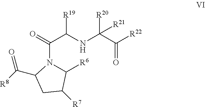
C(N1C([R6])C([R7])CC1C(=O)[R8])(C(NC(C([R22])=O)([R20])[R21])[R19])=O
